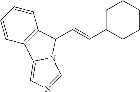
C1=CC2=C(C=C1)C(C=CC1CCCCC1)N1C2=CN=C1
